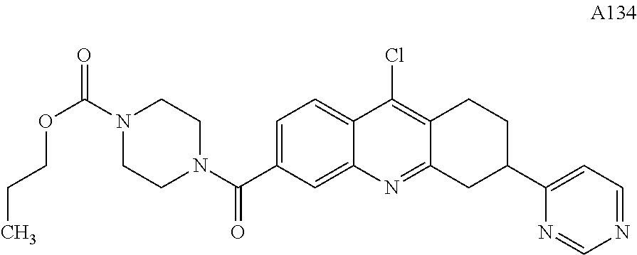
C1=C(C(N2CCN(C(=O)OCCC)CC2)=O)C=C2C(=C1)C(Cl)=C1C(=N2)CC(C2=CC=NC=N2)CC1
